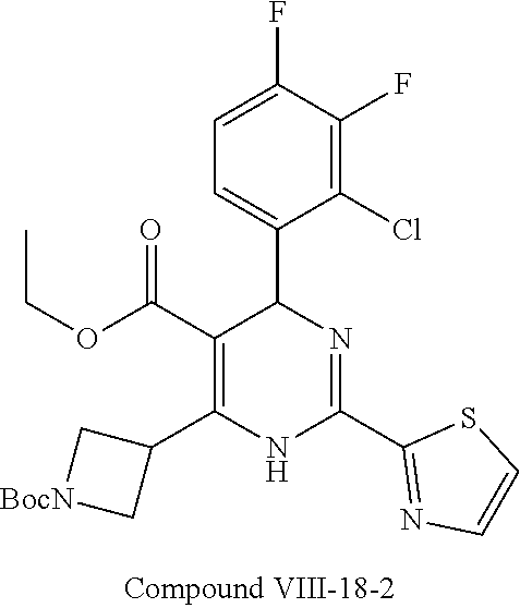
C1(F)=C(Cl)C(C2N=C(C3=NC=CS3)NC(C3C[BocN]C3)=C2C(OCC)=O)=CC=C1F
